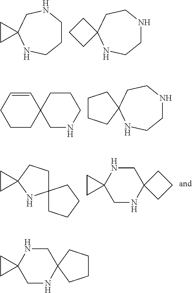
C1CC12NCCCNC2.C12(NCCNCC1)CCC2.C1=CCCCC12CNCCC2.C1CCC2(C1)NCCNCC2.C1CC2(NC13CCCC3)CC2.C1CC12CNC1(CN2)CCC1.C1CC12CNC1(CN2)CCCC1
